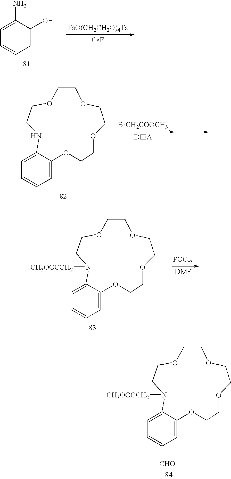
[TsO(CH2CH2O)4Ts].[CsF].C1=CC=C(O)C(N)=C1.C1=CC=C2C(=C1)N([CH3OOCCH2])CCOCCOCCOCCO2.[POCl3].C1=C([CHO])C=C2C(=C1)N([CH3OOCCH2])CCOCCOCCOCCO2.[BrCH2COOCH3].C1=CC=C2C(=C1)NCCOCCOCCOCCO2
